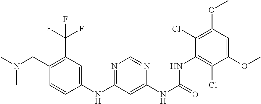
C1=CC(NC2=NC=NC(NC(=O)NC3=C(Cl)C(OC)=CC(OC)=C3Cl)=C2)=CC(C(F)(F)F)=C1CN(C)C
